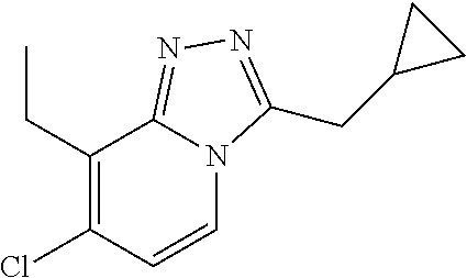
C1(CC)=C(Cl)C=CN2C1=NN=C2CC1CC1
